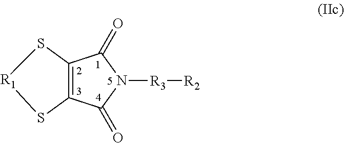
C12=C(C(=O)N([R3][R2])C1=O)S[R1]S2
